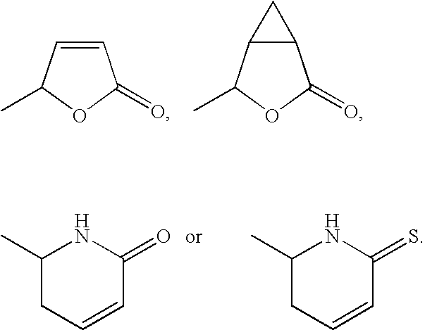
C1=CC(C)OC1=O.C12C(C(C)OC1=O)C2.C1(C)CC=CC(=O)N1.C1(C)CC=CC(=S)N1
